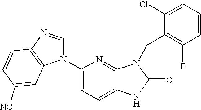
C12=CC=C(N3C=NC4=C3C=C([NC])C=C4)N=C1N(CC1=C(F)C=CC=C1Cl)C(=O)N2
